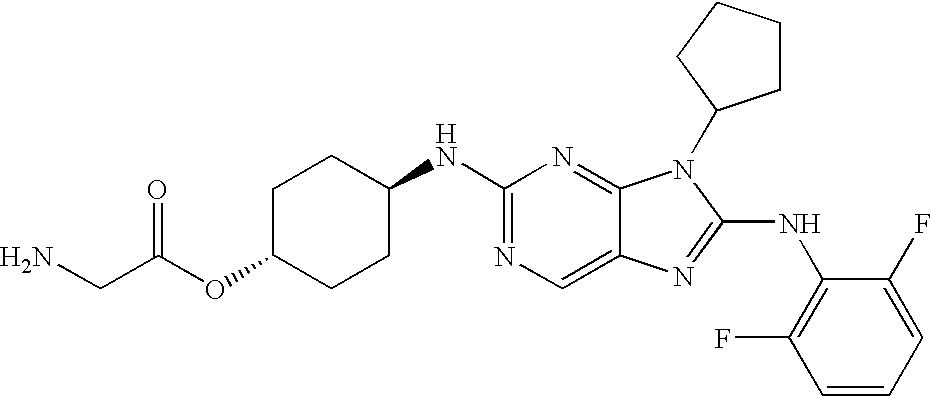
C1(NC2CCC(OC(CN)=O)CC2)=NC=C2C(=N1)N(C1CCCC1)C(NC1=C(F)C=CC=C1F)=N2
